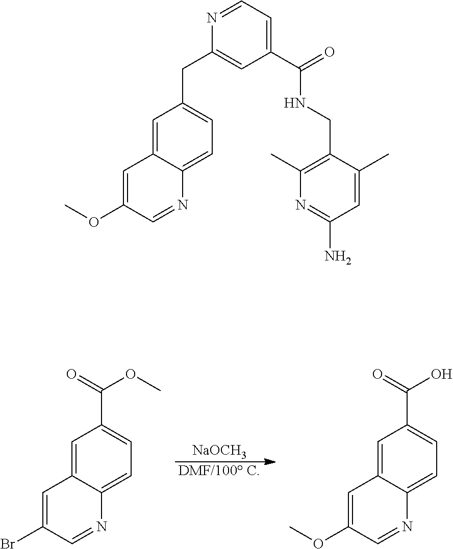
[NaOCH3].[DMF/100 C].O(C(C1=CC=C2C(=C1)C=C(Br)C=N2)=O)C.OC(C1=CC=C2C(=C1)C=C(OC)C=N2)=O.C1(C(=O)NCC2=C(C)N=C(N)C=C2C)=CC=NC(CC2=CC=C3C(=C2)C=C(OC)C=N3)=C1
